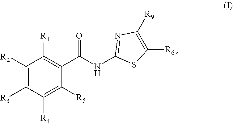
C1([R2])=C([R3])C([R4])=C([R5])C(C(=O)NC2=NC([R9])=C([R6])S2)=C1[R1]
